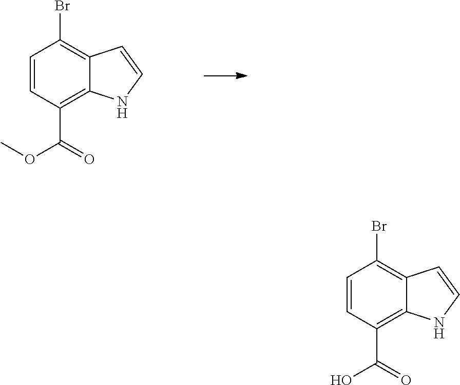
C1=CC(C(=O)OC)=C2C(=C1Br)C=CN2.C1=CC(C(=O)O)=C2C(=C1Br)C=CN2
